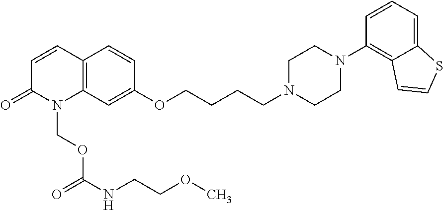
C12=C(C=C(OCCCCN3CCN(C4=C5C(=CC=C4)SC=C5)CC3)C=C1)N(COC(NCCOC)=O)C(=O)C=C2
